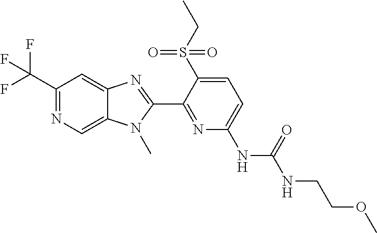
C1(C(F)(F)F)=NC=C2C(=C1)N=C(C1=NC(NC(NCCOC)=O)=CC=C1S(CC)(=O)=O)N2C
